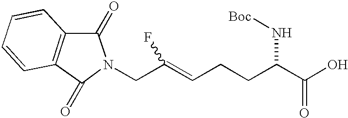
C(CCC(C(O)=O)N[Boc])=C(CN1C(=O)C2=C(C1=O)C=CC=C2)F
